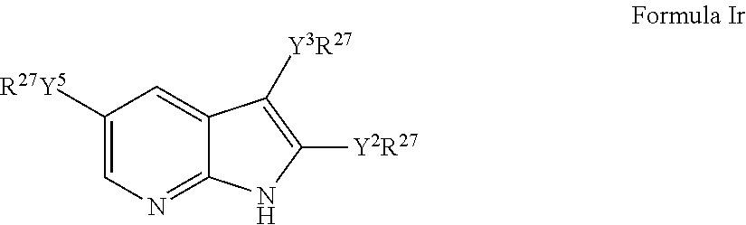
C1([R27Y5])=CN=C2C(=C1)C([Y3R27])=C([Y2R27])N2
